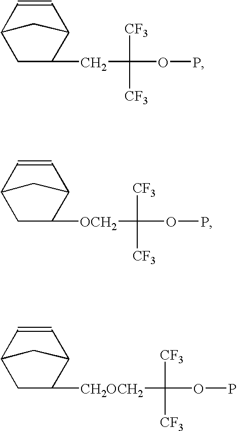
C1=CC2C([CH2OCH2]C([CF3])([CF3])OP)CC1C2.C1=CC2C(CC([CF3])([CF3])OP)CC1C2.C1=CC2C([OCH2]C([CF3])([CF3])OP)CC1C2
